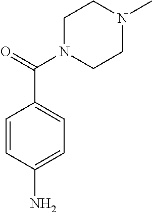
C1=CC(N)=CC=C1C(=O)N1CCN(C)CC1
